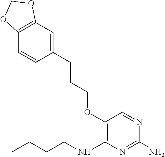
O(C1=C(NCCCC)N=C(N)N=C1)CCCC1=CC2=C(C=C1)OCO2
